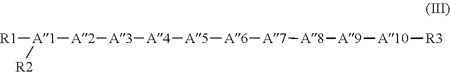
[R1][A1]([A2][A3][A4][A5][A6][A7][A8][A9][A10][R3])[R2]
